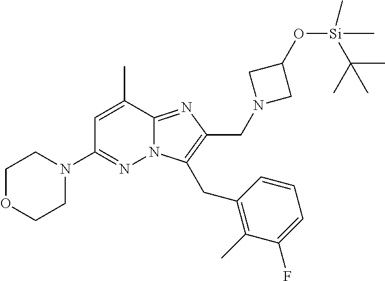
C1OCCN(C2=NN3C(=NC(CN4CC(O[Si](C)(C)C(C)(C)C)C4)=C3CC3=C(C)C(F)=CC=C3)C(C)=C2)C1
